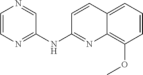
C1=CN=C(NC2=NC3=C(OC)C=CC=C3C=C2)C=N1
